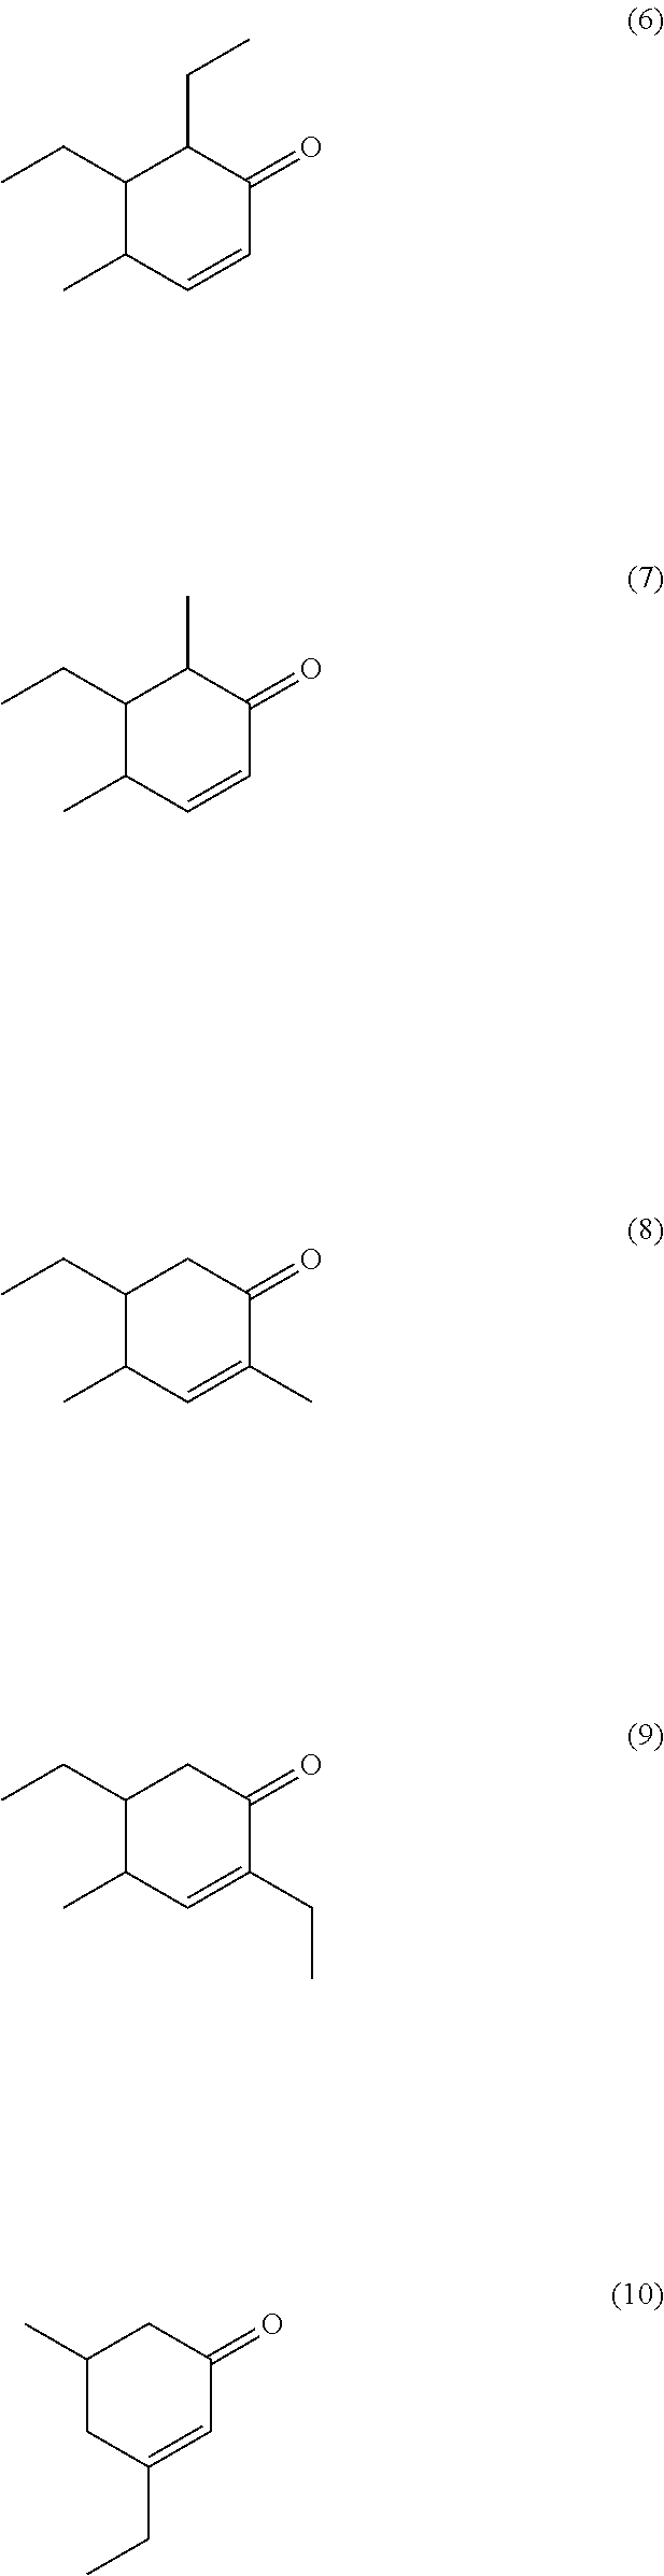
C1(CC)C(C)C=CC(=O)C1CC.C1(CC)C(C)C=CC(=O)C1C.C1(CC)C(C)C=C(C)C(=O)C1.C1(CC)C(C)C=C(CC)C(=O)C1.C1(C)CC(CC)=CC(=O)C1
